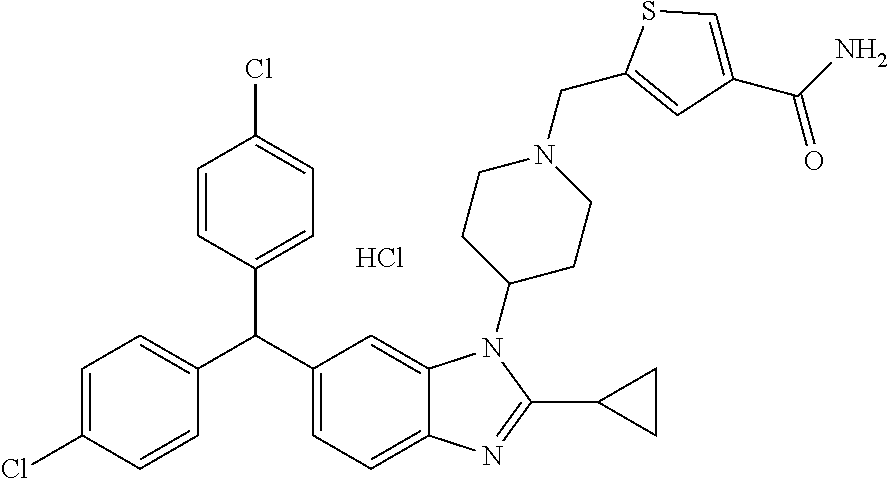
C1=C(Cl)C=CC(C(C2=CC=C3C(=C2)N(C2CCN(CC4=CC(C(N)=O)=CS4)CC2)C(C2CC2)=N3)C2=CC=C(Cl)C=C2)=C1.Cl
